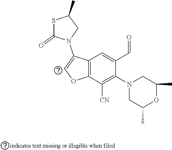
C12=C(C([CN])=C(N3CC(C)OC(C)C3)C(C=O)=C1)OC=C2N1CC(C)SC1=O
